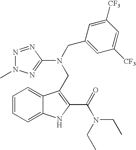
C1=CC=C2C(=C1)C(CN(C1=NN(C)N=N1)CC1=CC([CF3])=CC([CF3])=C1)=C(C(=O)N(CC)CC)N2
